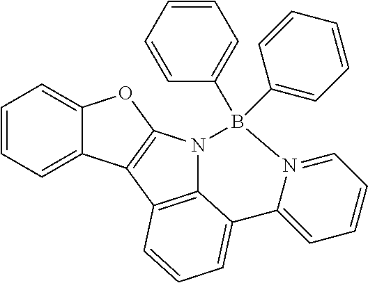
C1=CC=C2C(=C1)OC1=C2C2=C3N1B(C1=CC=CC=C1)(C1=CC=CC=C1)N1=CC=CC=C1C3=CC=C2
